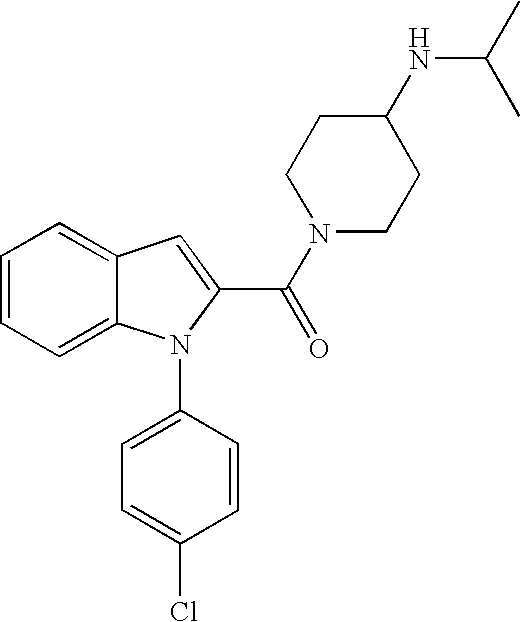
C1=C2C(=CC=C1)N(C1=CC=C(Cl)C=C1)C(C(=O)N1CCC(NC(C)C)CC1)=C2
